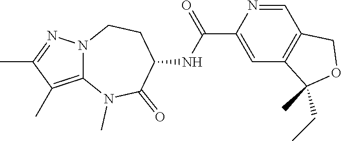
C12=C(C)C(C)=NN1CCC(NC(C1=CC3=C(C=N1)COC3(C)CC)=O)C(=O)N2C
